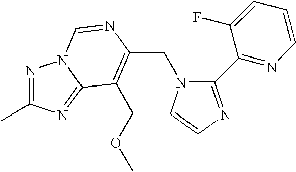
C(N1C(C2=NC=CC=C2F)=NC=C1)C1=C(COC)C2=NC(C)=NN2C=N1
